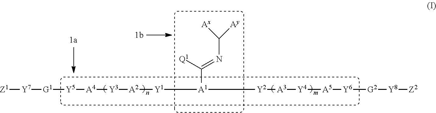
[Y7]([G1][Y5][A4][Y3][A2][Y1][A1]([Y2][A3][Y4][A5][Y6][G2][Y8][Z2])C([Q1])=NC([Ax])[Ay])[Z1]
